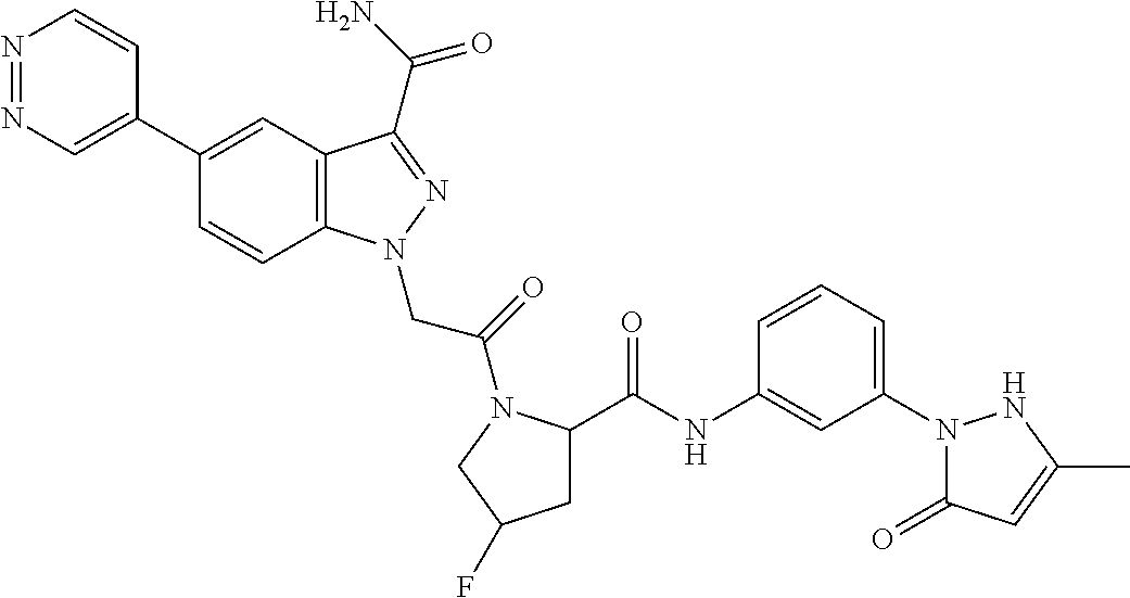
N1=NC=C(C2=CC3=C(C=C2)N(CC(=O)N2C(C(NC4=CC(N5C(=O)C=C(C)N5)=CC=C4)=O)CC(F)C2)N=C3C(N)=O)C=C1
